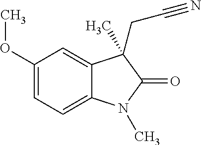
C1(OC)=CC=C2C(=C1)C(C)(CC#N)C(=O)N2C
